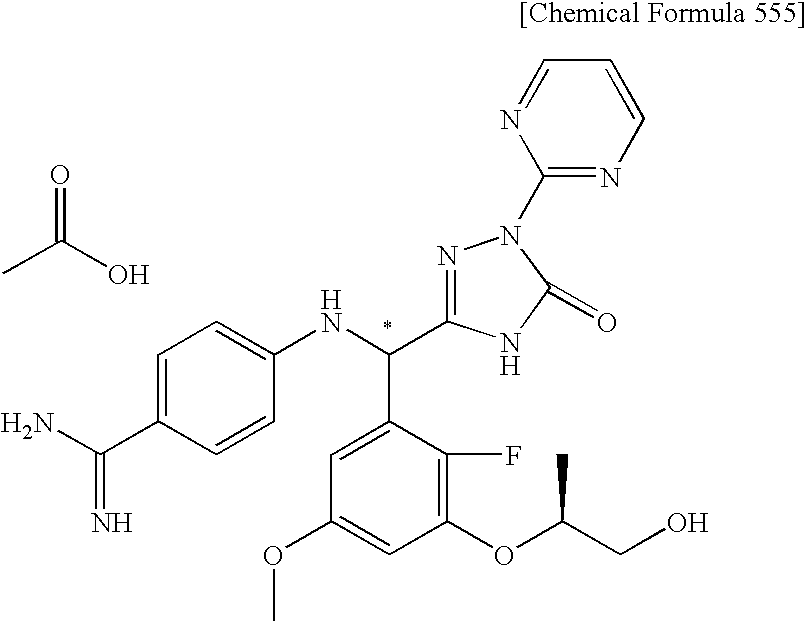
CC(O)=O.NC(C1=CC=C(NC(C2=CC(OC)=CC(OC(CO)C)=C2F)C2=NN(C3=NC=CC=N3)C(=O)N2)C=C1)=N
